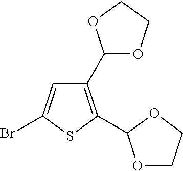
C1(C2OCCO2)=C(C2OCCO2)SC(Br)=C1
